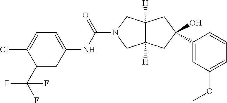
C12([H])C([H])(CN(C(NC3=CC=C(Cl)C(C(F)(F)F)=C3)=O)C1)CC(C1=CC(OC)=CC=C1)(O)C2
